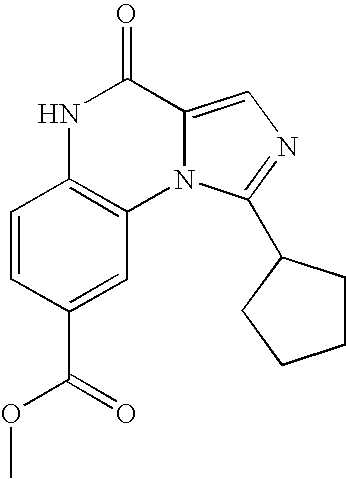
N1C2=C(N3C(=CN=C3C3CCCC3)C1=O)C=C(C(OC)=O)C=C2
